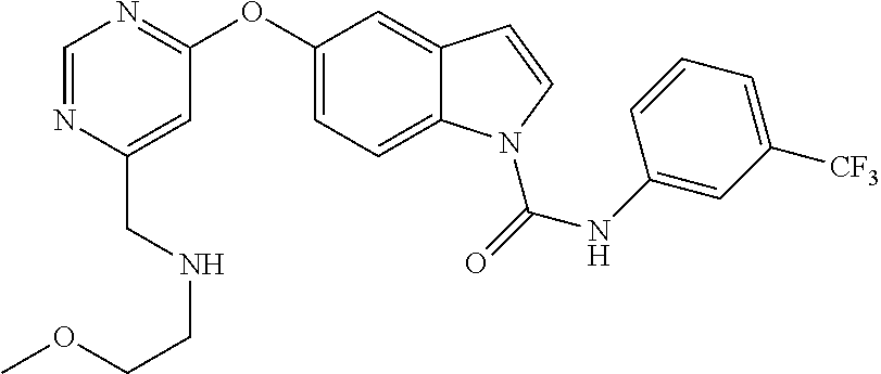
C(C1=CC(OC2=CC=C3C(=C2)C=CN3C(NC2=CC([CF3])=CC=C2)=O)=NC=N1)NCCOC
